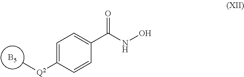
[B5].C1=C([Q2]C)C=CC(C(NO)=O)=C1
